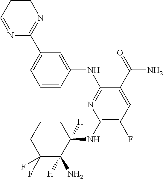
C1(NC2([H])CCCC(F)(F)C2([H])N)=C(F)C=C(C(=O)N)C(NC2=CC(C3=NC=CC=N3)=CC=C2)=N1
